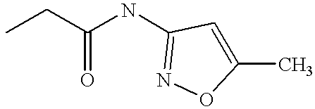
C1(C)=CC(NC(CC)=O)=NO1
